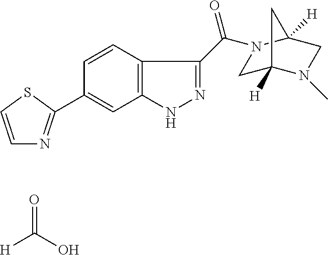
C1C2([H])N(C)CC([H])(C2)N1C(C1=NNC2=C1C=CC(C1=NC=CS1)=C2)=O.[H]C(=O)O
